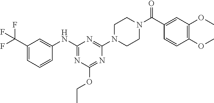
C1(C(F)(F)F)=CC=CC(NC2=NC(OCC)=NC(N3CCN(C(C4=CC(OC)=C(OC)C=C4)=O)CC3)=N2)=C1
